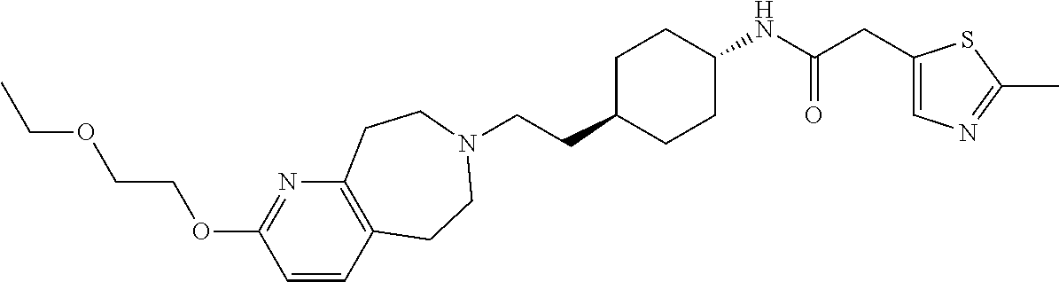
C(CC1CCC(NC(CC2=CN=C(C)S2)=O)CC1)N1CCC2=C(N=C(OCCOCC)C=C2)CC1
